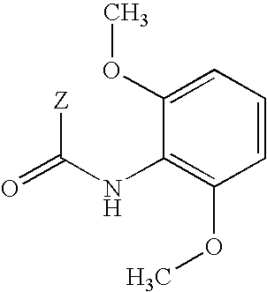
O=C([Z])NC1=C(OC)C=CC=C1OC
